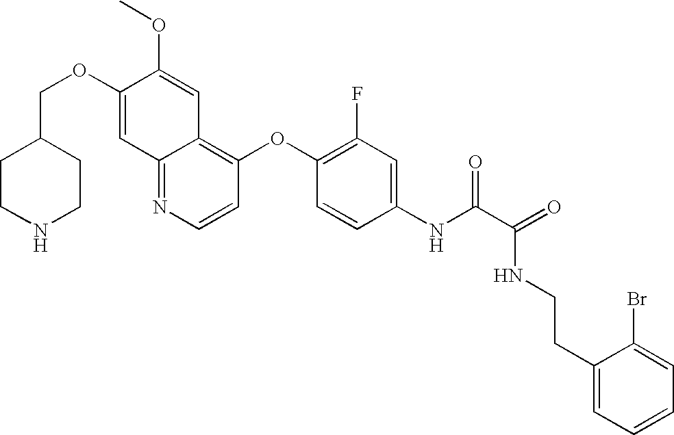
C12=NC=CC(OC3=C(F)C=C(NC(C(=O)NCCC4=CC=CC=C4Br)=O)C=C3)=C1C=C(OC)C(OCC1CCNCC1)=C2
